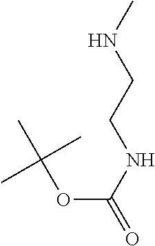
CNCCNC(OC(C)(C)C)=O
